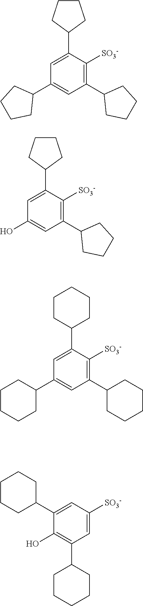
C1(C2CCCC2)=CC(C2CCCC2)=CC(C2CCCC2)=C1[SO3-].C1(C2CCCC2)=CC(O)=CC(C2CCCC2)=C1[SO3-].C1(C2CCCCC2)=CC(C2CCCCC2)=CC(C2CCCCC2)=C1[SO3-].C1=C(C2CCCCC2)C(O)=C(C2CCCCC2)C=C1[SO3-]
